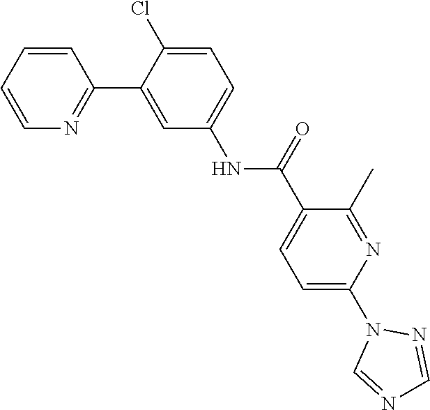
C1=CC=CN=C1C1=CC(NC(C2=CC=C(N3C=NC=N3)N=C2C)=O)=CC=C1Cl
